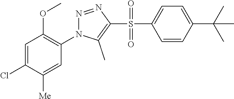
C1=C(Cl)C([Me])=CC(N2N=NC(S(C3=CC=C(C(C)(C)C)C=C3)(=O)=O)=C2C)=C1OC
